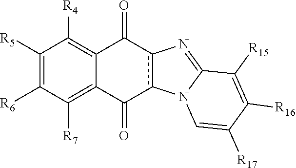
C1([R5])=C([R6])C([R7])=C2C(=C1[R4])C(=O)c1c(C2=O)N2C(=N1)C([R15])=C([R16])C([R17])=C2
